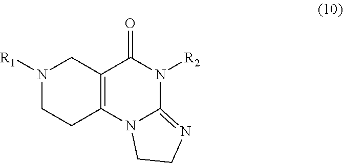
[R1]N1CCC2=C(C1)C(=O)N([R2])C1=NCCN21
